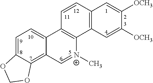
C1=C2C(=C3C(=C1)C1=C([N+](C)=C3)C3=C(C=C1)C=C([OCH3])C([OCH3])=C3)OCO2
